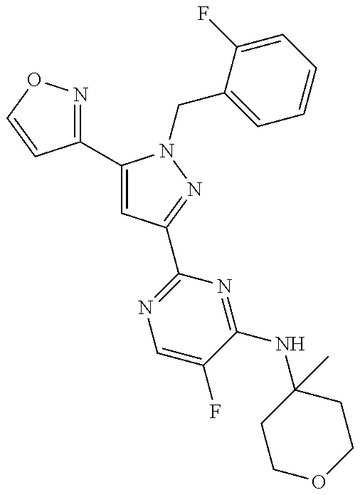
C1(C2=CC(C3=NC=C(F)C(NC4(C)CCOCC4)=N3)=NN2CC2=CC=CC=C2F)=NOC=C1
